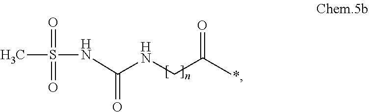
CS(=O)(NC(NCC(C)=O)=O)=O
